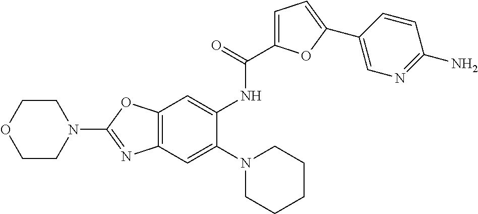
C12=C(OC(N3CCOCC3)=N1)C=C(NC(=O)C1=CC=C(C3=CN=C(N)C=C3)O1)C(N1CCCCC1)=C2
